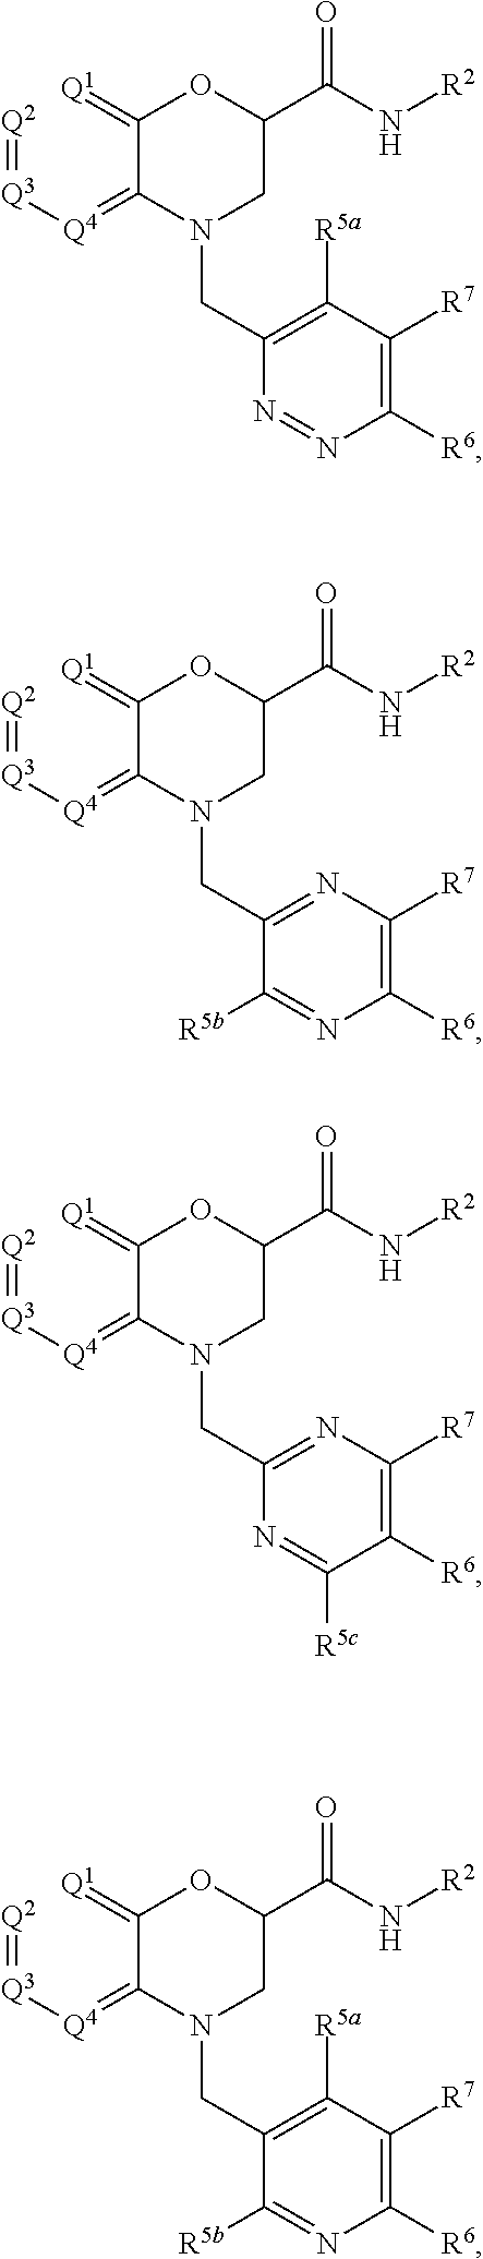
[Q2]=[Q3][Q4]=C1C(=[Q1])OC(C(N[R2])=O)CN1CC1=C([R5a])C([R7])=C([R6])N=N1.[Q2]=[Q3][Q4]=C1C(=[Q1])OC(C(N[R2])=O)CN1CC1=NC([R7])=C([R6])N=C1[R5b].[Q2]=[Q3][Q4]=C1C(=[Q1])OC(C(N[R2])=O)CN1CC1=NC([R7])=C([R6])C([R5c])=N1.[Q2]=[Q3][Q4]=C1C(=[Q1])OC(C(N[R2])=O)CN1CC1=C([R5a])C([R7])=C([R6])N=C1[R5b]
